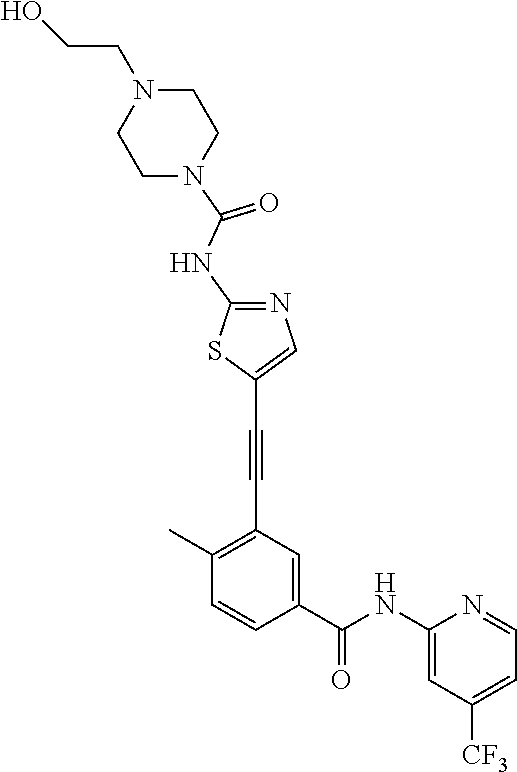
C1(C)=C(C#CC2=CN=C(NC(=O)N3CCN(CCO)CC3)S2)C=C(C(NC2=CC([CF3])=CC=N2)=O)C=C1
